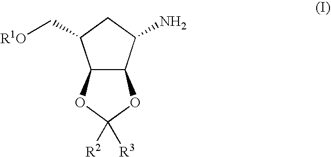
C12C(C(N)CC1C[R1O])OC([R2])([R3])O2
